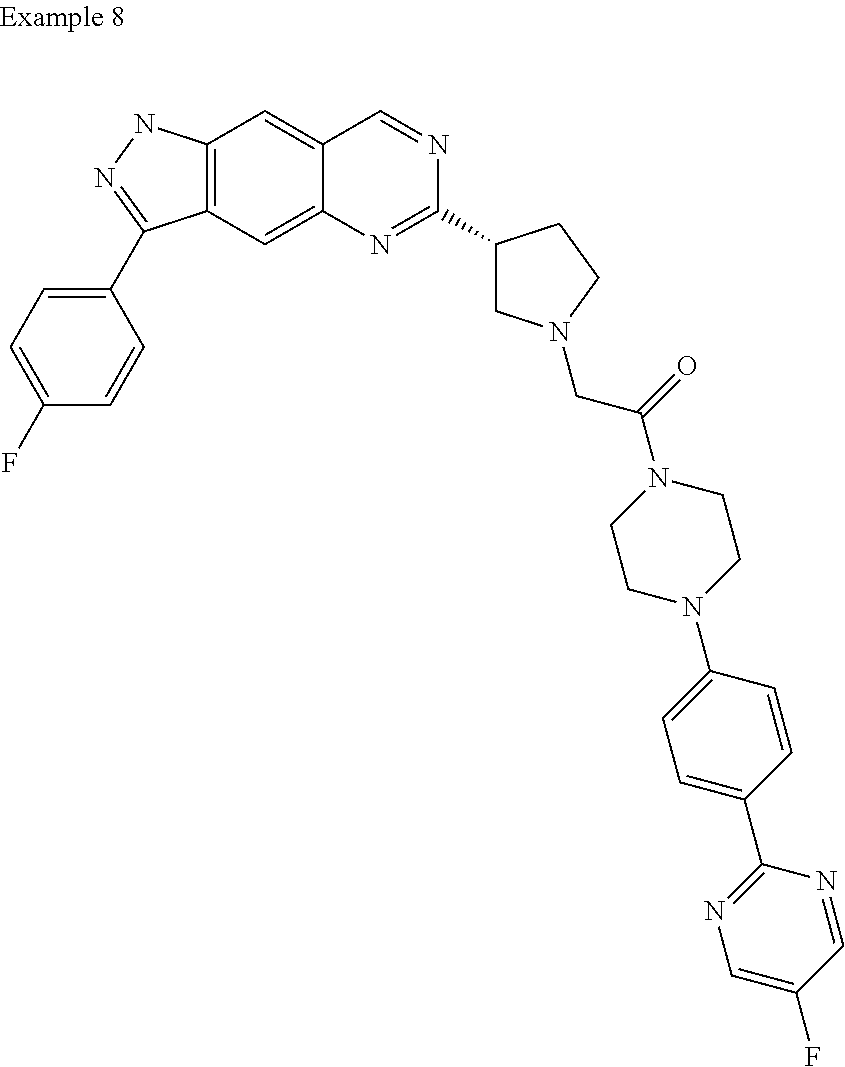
C12=C(NN=C1C1=CC=C(F)C=C1)C=C1C(=C2)N=C(C2CN(CC(N3CCN(C4=CC=C(C5=NC=C(F)C=N5)C=C4)CC3)=O)CC2)N=C1
